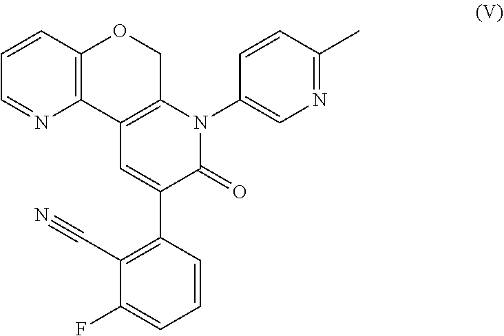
C12=C(OCC3=C1C=C(C1=C(C#N)C(F)=CC=C1)C(=O)N3C1=CN=C(C)C=C1)C=CC=N2
